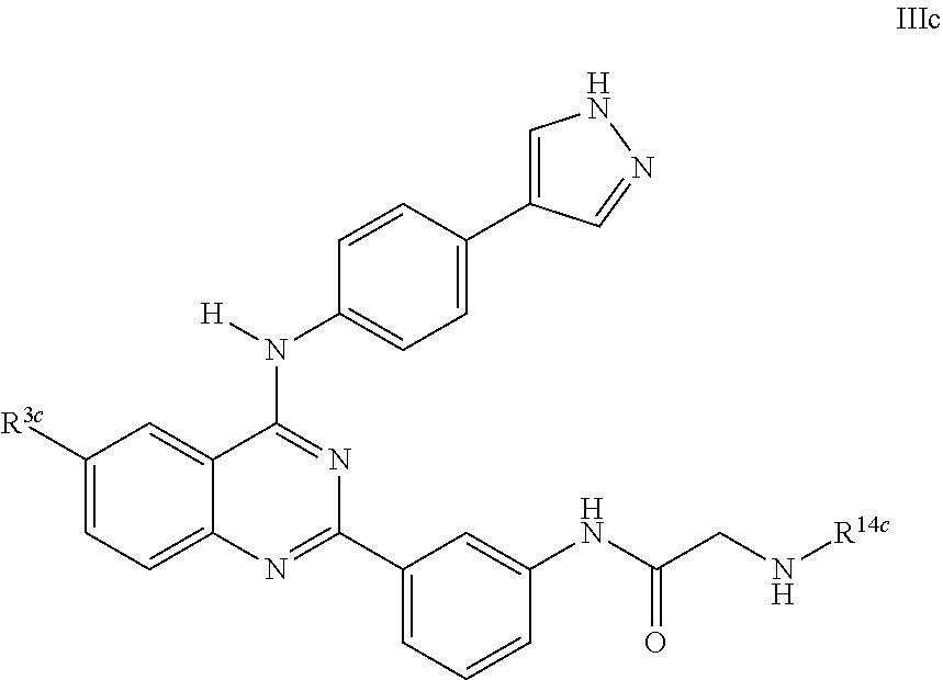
C1(N([H])C2=NC(C3=CC=CC(NC(CN[R14c])=O)=C3)=NC3=CC=C([R3c])C=C23)=CC=C(C2=CNN=C2)C=C1
